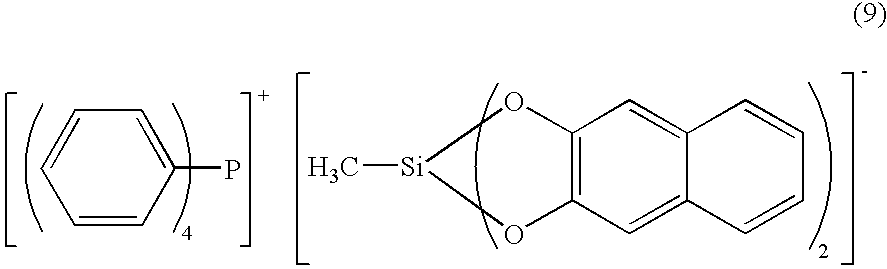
C1=CC=CC(P)=C1.C12=C(C=C3C(=C1)C=CC=C3)O[Si](C)O2
